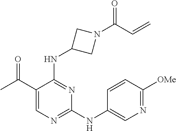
C1=C(C(C)=O)C(NC2CN(C(C=C)=O)C2)=NC(NC2=CN=C([OMe])C=C2)=N1
